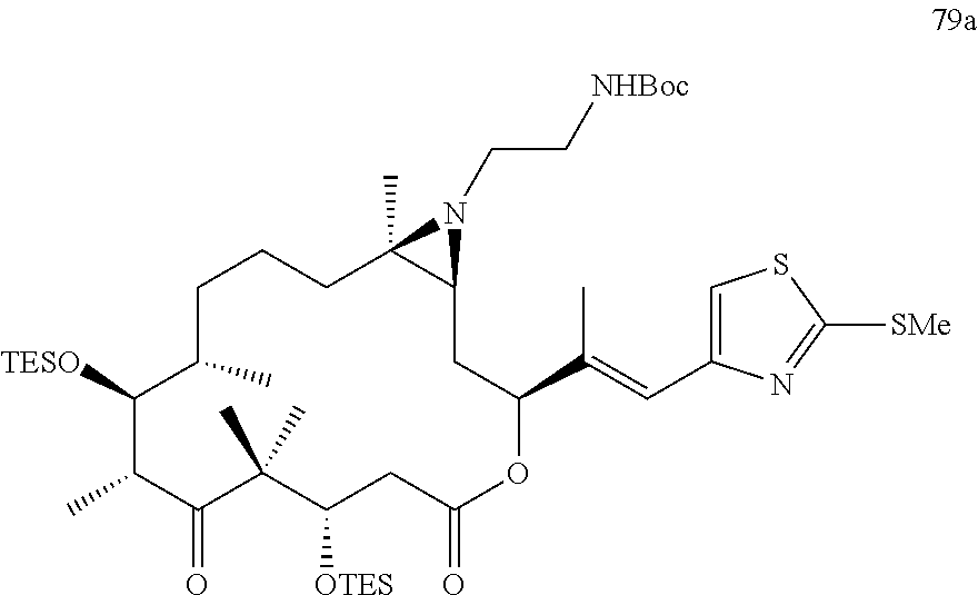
C1([TESO])C(C)C(=O)C(C)(C)C([OTES])CC(=O)OC(C(C)=CC2=CSC([SMe])=N2)CC2C(C)(CCCC1C)N2CC[NHBoc]
